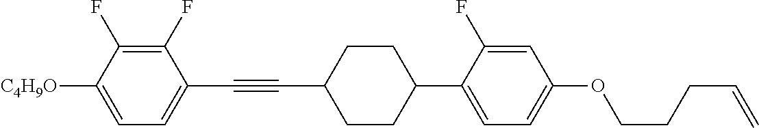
C1(F)=C(F)C([C4H9O])=CC=C1C#CC1CCC(C2=CC=C(OCCCC=C)C=C2F)CC1
